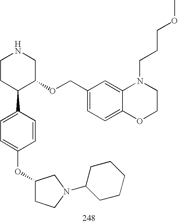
C1CC(C2=CC=C(OC3CCN(C4CCCCC4)C3)C=C2)C(OCC2=CC=C3C(=C2)N(CCCOC)CCO3)CN1
